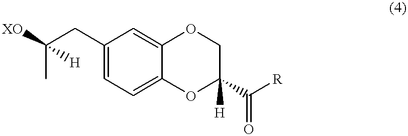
C1(CC(C)([H])[XO])=CC=C2C(=C1)OCC([H])(C([R])=O)O2
